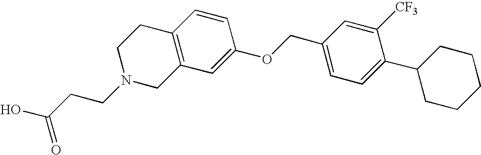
C12=C(C=C(OCC3=CC=C(C4CCCCC4)C([CF3])=C3)C=C1)CN(CCC(O)=O)CC2
